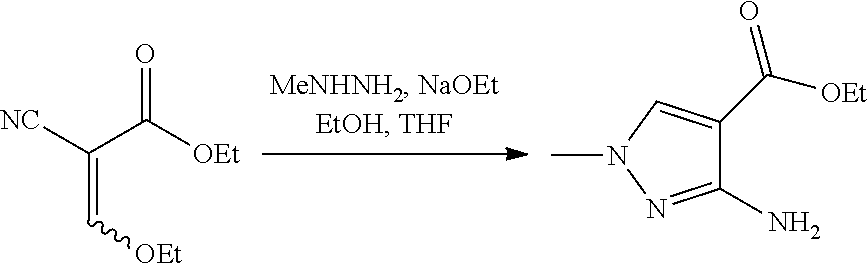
[NC]C(C([OEt])=O)=C[OEt].C1(N)=NN(C)C=C1C([OEt])=O
